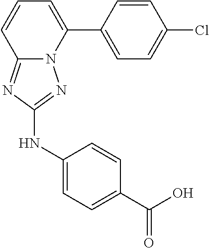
C1=CC(C2=CC=CC3=NC(NC4=CC=C(C(=O)O)C=C4)=NN23)=CC=C1Cl
